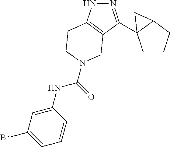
N1=C(C23CCCC2C3)C2=C(N1)CCN(C(NC1=CC(Br)=CC=C1)=O)C2
